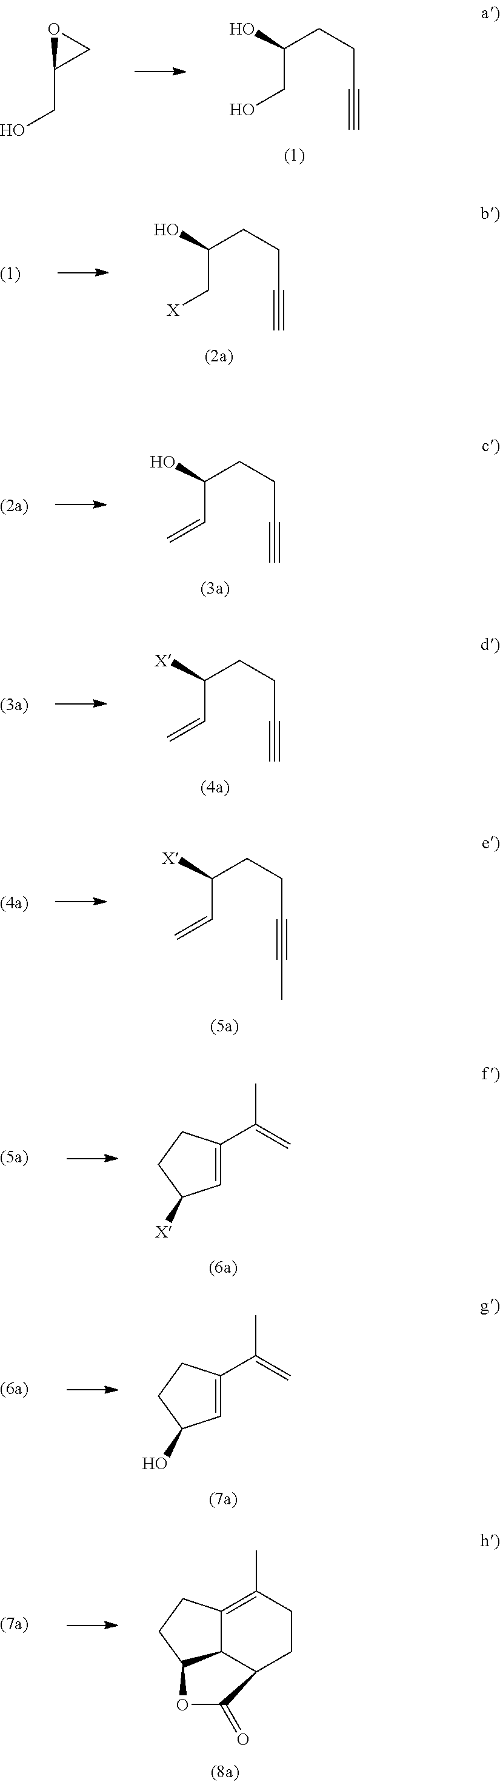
C(CO)(CCC#C)O.O1C(CO)C1.C(C[X])(CCC#C)O.C(C=C)(CCC#C)O.C(C=C)(CCC#C)[X].C(C=C)(CCC#CC)[X].C1=C(C(=C)C)CCC1[X].C1=C(C(=C)C)CCC1O.C12C3=C(C)CCC1C(=O)OC2CC3
